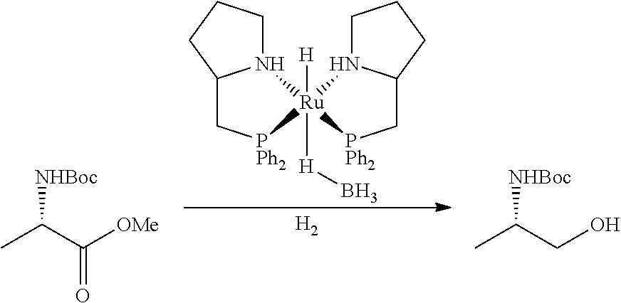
C12C[PPh2][Ru]3([H]B)([H])(N1CCC2)N1C(C[PPh2]3)CCC1.[H2].CC(C([OMe])=O)[NHBoc].CC(CO)[NHBoc]
